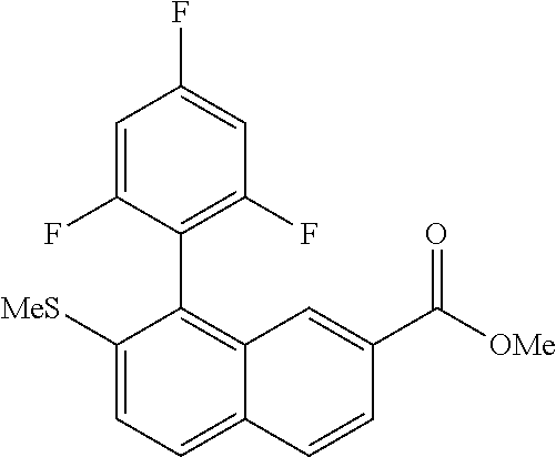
C1([MeS])=CC=C2C(=C1C1=C(F)C=C(F)C=C1F)C=C(C([OMe])=O)C=C2
